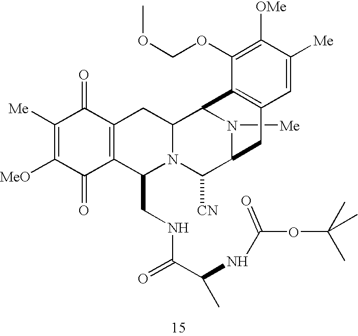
N1([Me])C2C([CN])N3C(CNC(C(NC(OC(C)(C)C)=O)C)=O)C4=C(C(=O)C([Me])=C([MeO])C4=O)CC3C1C1=C(C2)C=C([Me])C([OMe])=C1OCOC
